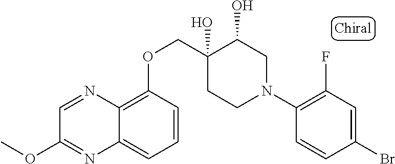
C1(N2CC(O)C(O)(COC3=C4C(=CC=C3)N=C(OC)C=N4)CC2)=C(F)C=C(Br)C=C1
